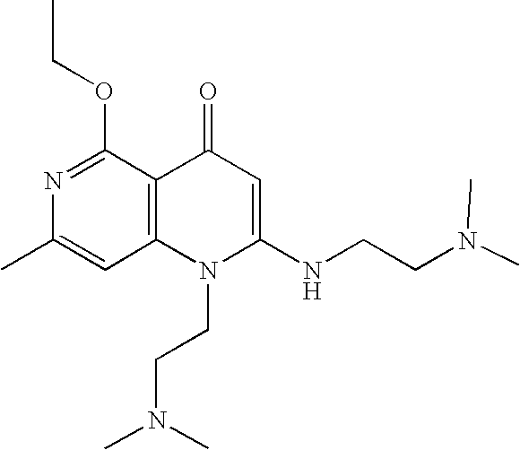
CC1=CC2=C(C(OCC)=N1)C(=O)C=C(NCCN(C)C)N2CCN(C)C
